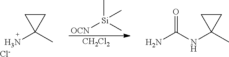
C1CC1(N)C.[Cl-].[OCN][Si](C)(C)C.[CH2Cl2].C1CC1(NC(N)=O)C
